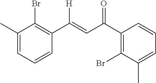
C1(C)=CC=CC(C(=CC(C2=C(Br)C(C)=CC=C2)=O)[H])=C1Br
